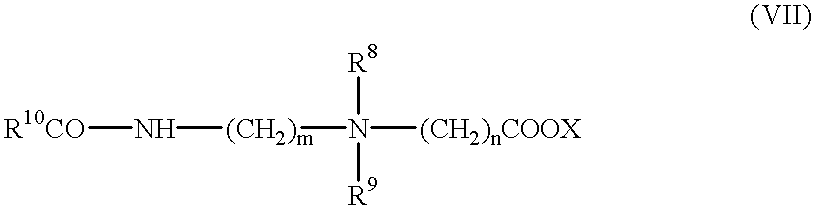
[R10CO]N[(CH2)m]N([(CH2)nCOOX])([R8])[R9]
